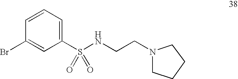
C1(S(NCCN2CCCC2)(=O)=O)=CC=CC(Br)=C1
